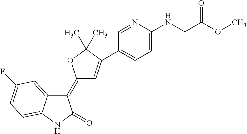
C1(=C2C=C(C3=CC=C(NCC(OC)=O)N=C3)C(C)(C)O2)C2=CC(F)=CC=C2NC1=O
